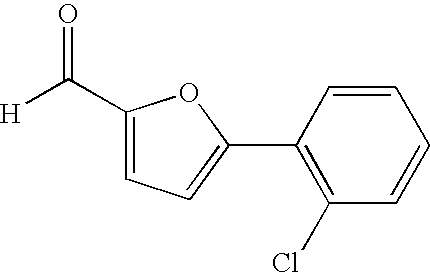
[H]C(=O)C1=CC=C(C2=C(Cl)C=CC=C2)O1
